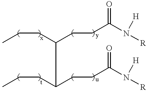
CCCC(CCC(N([R])[H])=O)C(CCC)CCC(N([R])[H])=O
